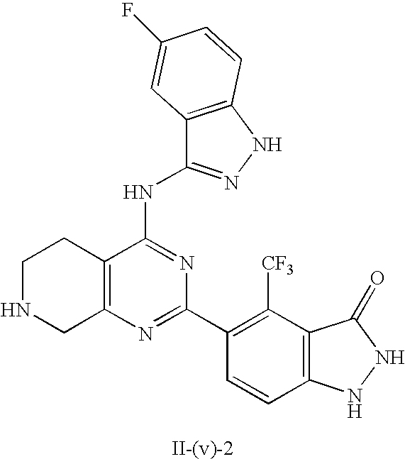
C12=C(N=C(C3=C([CF3])C4=C(C=C3)NNC4=O)N=C1NC1=NNC3=C1C=C(F)C=C3)CNCC2
